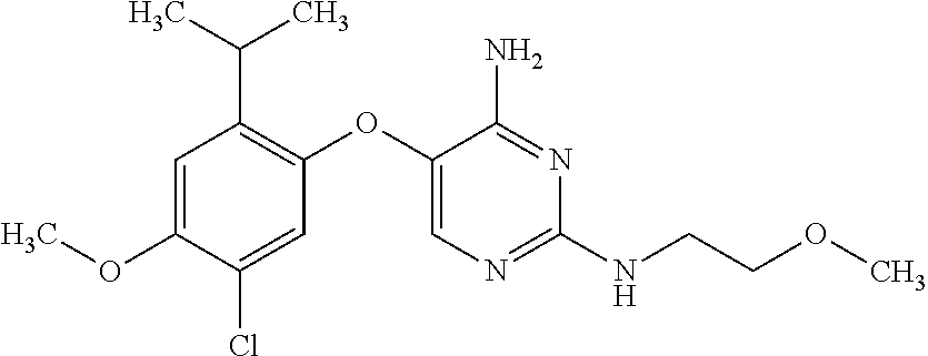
C1=C(OC)C(Cl)=CC(OC2=CN=C(NCCOC)N=C2N)=C1C(C)C
